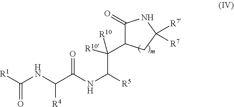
C(C(NC(C(NC([R1])=O)[R4])=O)[R5])([R10])([R10])C1C(=O)NC([R7])([R7])C1
